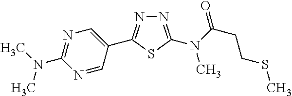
N1=C(N(C(CCSC)=O)C)SC(C2=CN=C(N(C)C)N=C2)=N1
